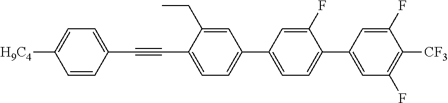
C1(C#CC2=CC=C(C3=CC=C(C4=CC(F)=C([CF3])C(F)=C4)C(F)=C3)C=C2CC)=CC=C([H9C4])C=C1
